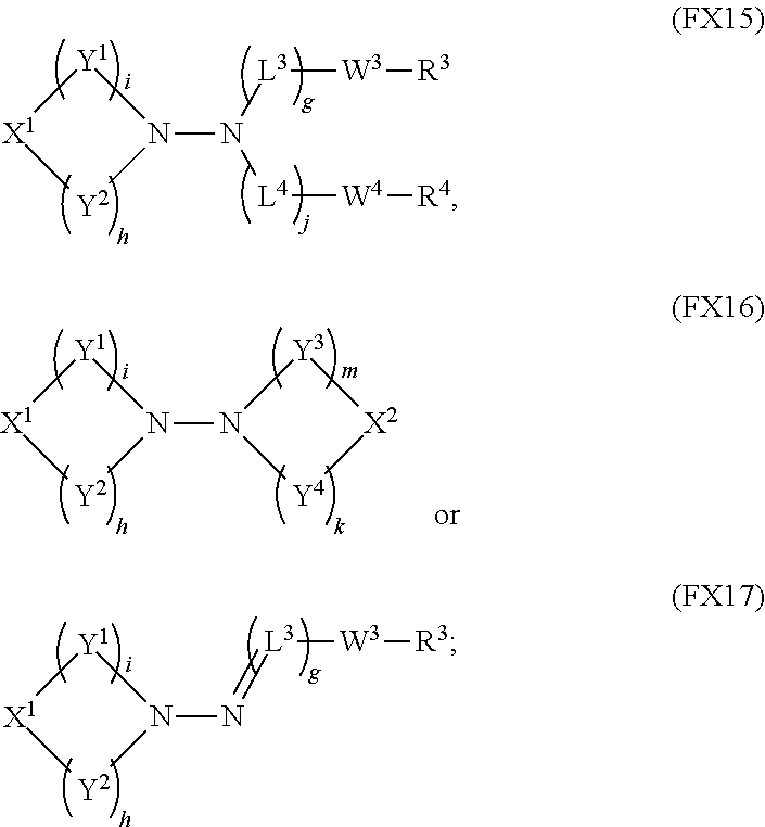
N1(N([L3][W3][R3])[L4][W4][R4])[Y1][X1][Y2]1.N1(N=[L3][W3][R3])[Y1][X1][Y2]1.N1(N2[Y3][X2][Y4]2)[Y1][X1][Y2]1
